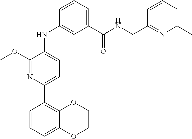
C1(C(NCC2=NC(C)=CC=C2)=O)=CC=CC(NC2=CC=C(C3=C4C(=CC=C3)OCCO4)N=C2OC)=C1
